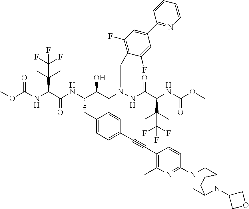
C1(C)=C(C#CC2=CC=C(CC(C(CN(NC(C(NC(OC)=O)C(C)(C)C(F)(F)F)=O)CC3=C(F)C=C(C4=NC=CC=C4)C=C3F)O)NC(C(NC(OC)=O)C(C)(C)C(F)(F)F)=O)C=C2)C=CC(N2CC3N(C4COC4)C(C2)CC3)=N1
